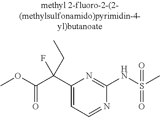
C1(C(C(OC)=O)(F)CC)=CC=NC(NS(=O)(C)=O)=N1
